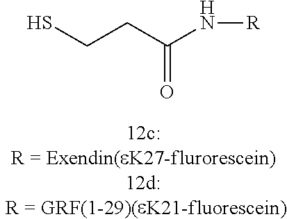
C(CC(N[R])=O)S
